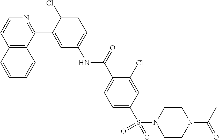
C12=C(C(C3=CC(NC(C4=CC=C(S(N5CCN(C(C)=O)CC5)(=O)=O)C=C4Cl)=O)=CC=C3Cl)=NC=C1)C=CC=C2
